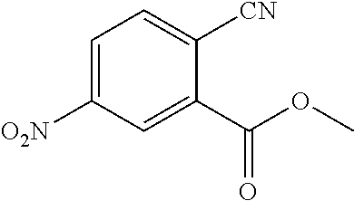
C1=C([O2N])C=C(C(OC)=O)C([CN])=C1
